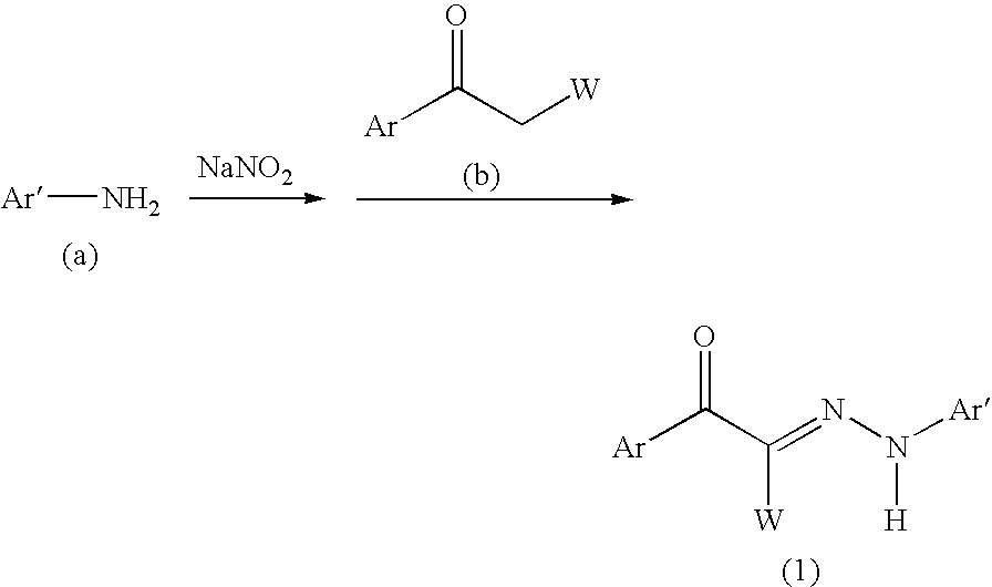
[Ar]N.[Ar]C(C[W])=O.[NaNO2].[Ar]C(C(=NN([Ar])[H])[W])=O
